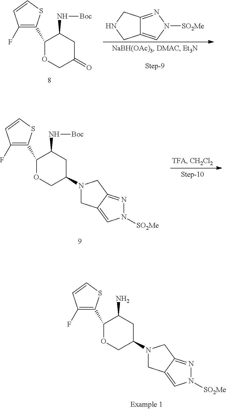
C1(F)=C(C2OCC(=O)CC2N[Boc])SC=C1.C12=CN([SO2Me])N=C1CNC2.C1(F)=C(C2OCC(N3CC4=CN([SO2Me])N=C4C3)CC2N[Boc])SC=C1.C1(F)=C(C2OCC(N3CC4=CN([SO2Me])N=C4C3)CC2N)SC=C1
